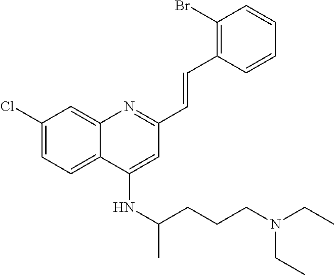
C1(Cl)=CC=C2C(=C1)N=C(C=CC1=C(Br)C=CC=C1)C=C2NC(C)CCCN(CC)CC
